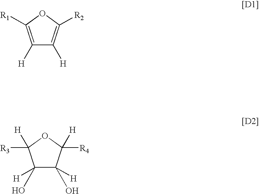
C1([H])=C([R1])OC([R2])=C1[H].C1([H])(O)C(O)([H])C([H])([R4])OC1([H])[R3]
